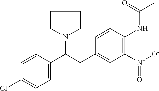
C1=CC(Cl)=CC=C1C(CC1=CC([N+]([O-])=O)=C(NC(C)=O)C=C1)N1CCCC1
